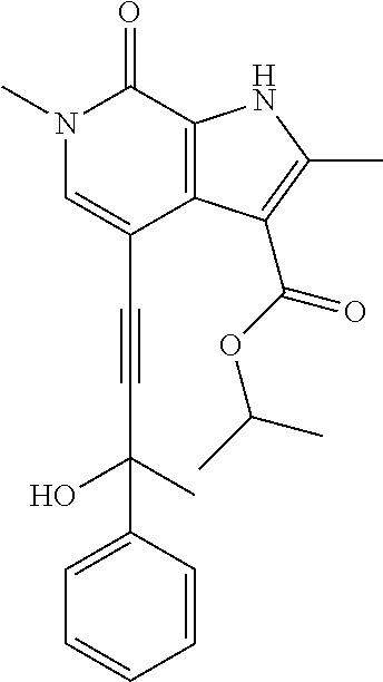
C(C1=CN(C)C(=O)C2=C1C(C(OC(C)C)=O)=C(C)N2)#CC(O)(C)C1=CC=CC=C1
